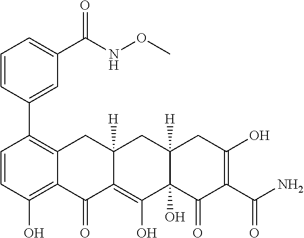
C1=CC(O)=C2C(=C1C1=CC(C(NOC)=O)=CC=C1)CC1([H])C(=C(O)C3(O)C([H])(C1)CC(O)=C(C(N)=O)C3=O)C2=O
